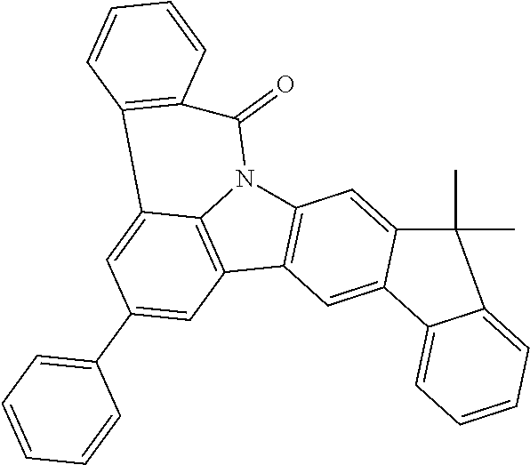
C12=C(C3=C4N1C(=O)C1=C(C4=CC(C4=CC=CC=C4)=C3)C=CC=C1)C=C1C(=C2)C(C)(C)C2=CC=CC=C12
